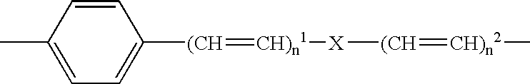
CC1=CC=C([(CH]=[CH)n1][X][(CH]=[CH)n2]C)C=C1
